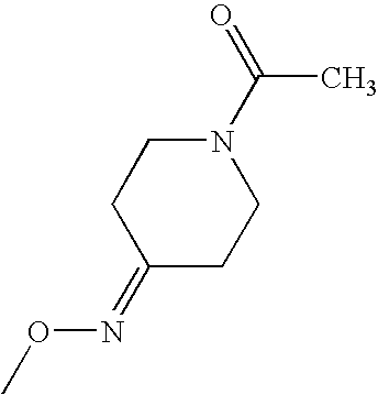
CON=C1CCN(C(=O)C)CC1
